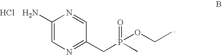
C1(N)=CN=C(CP(C)(=O)OCC)C=N1.Cl
